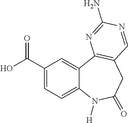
C1(C(O)=O)=CC=C2C(=C1)C1=C(CC(=O)N2[H])C=NC(N)=N1
